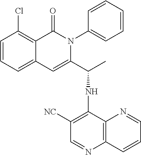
C1=CC=C2C(=C1Cl)C(=O)N(C1=CC=CC=C1)C(C(NC1=C([NC])C=NC3=C1N=CC=C3)C)=C2
